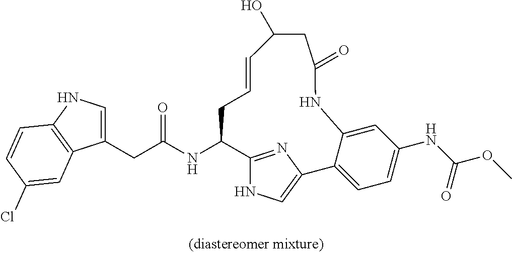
C(NC1C2=NC(=CN2)C2=CC=C(NC(OC)=O)C=C2NC(=O)CC(O)C=CC1)(=O)CC1=CNC2=C1C=C(Cl)C=C2
